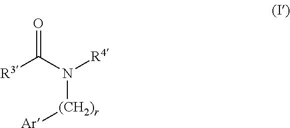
[R3]C(N([R4])[(CH2)r][Ar])=O
